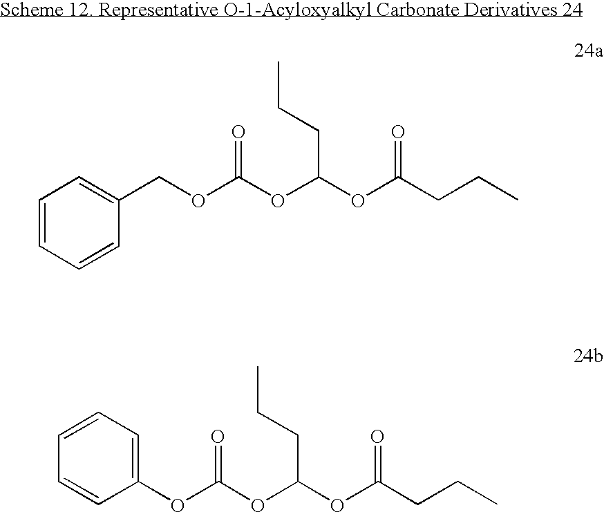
C1(COC(OC(OC(CCC)=O)CCC)=O)=CC=CC=C1.C1(OC(OC(OC(CCC)=O)CCC)=O)=CC=CC=C1
